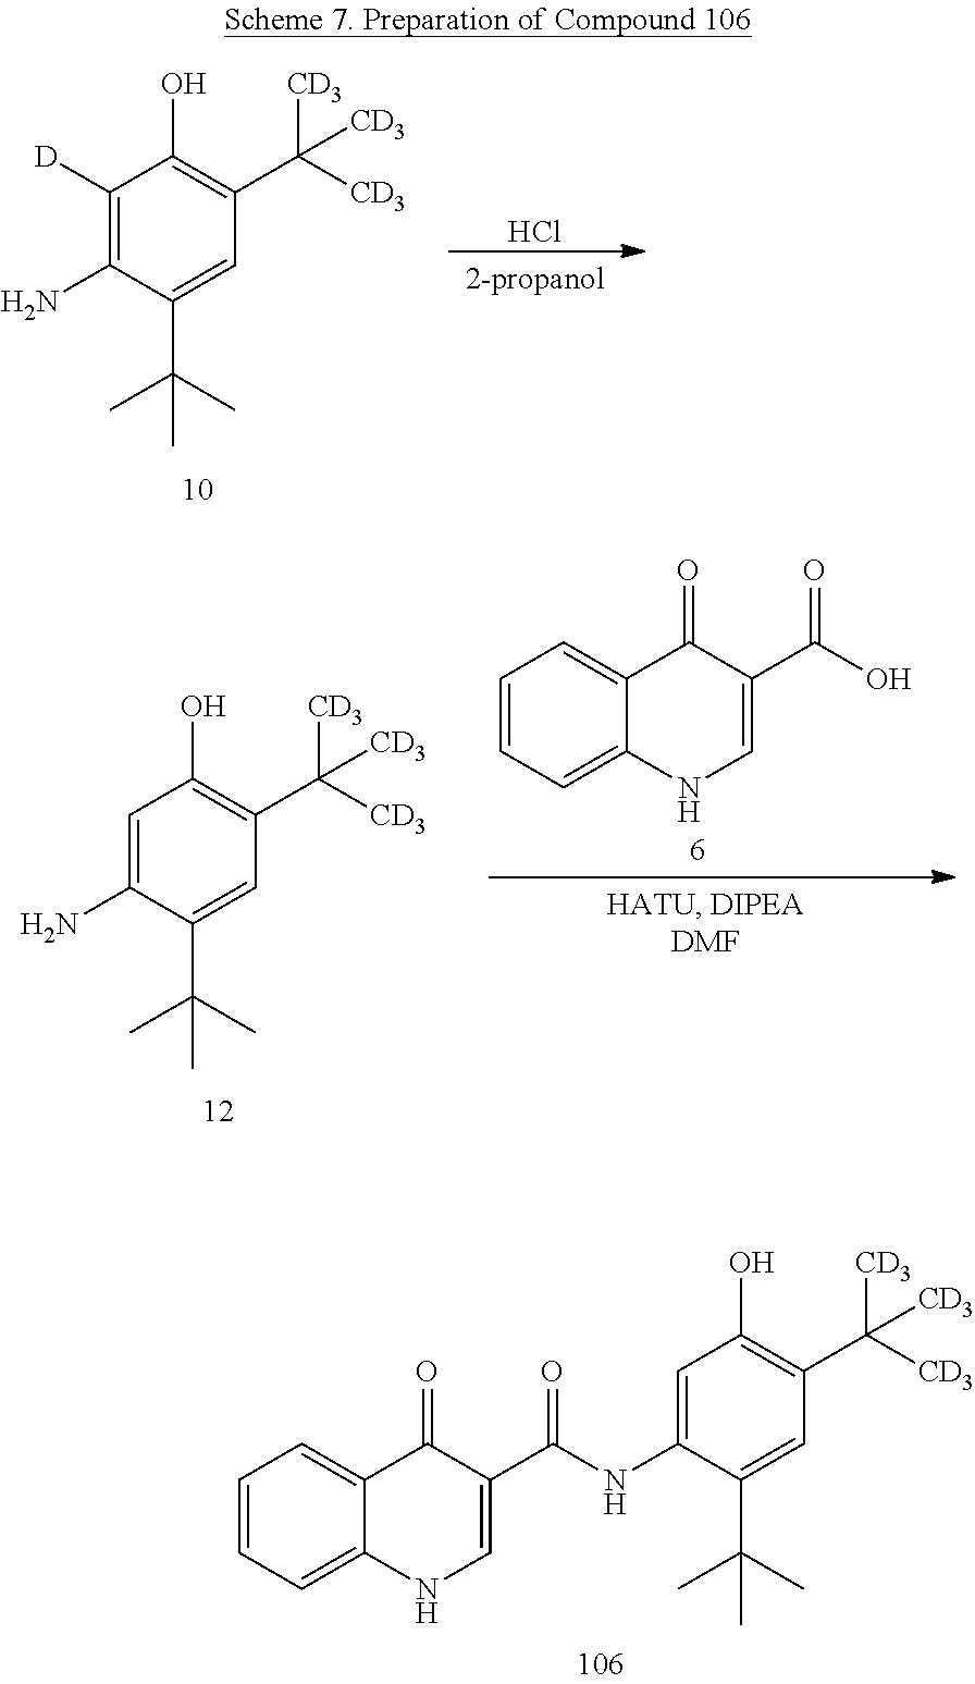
C1([D])=C(N)C(C(C)(C)C)=CC(C([CD3])([CD3])[CD3])=C1O.Cl.C1=C(N)C(C(C)(C)C)=CC(C([CD3])([CD3])[CD3])=C1O.C1=CC=C2C(=C1)C(=O)C(C(O)=O)=CN2.C1=C(NC(C2=CNC3=CC=CC=C3C2=O)=O)C(C(C)(C)C)=CC(C([CD3])([CD3])[CD3])=C1O
